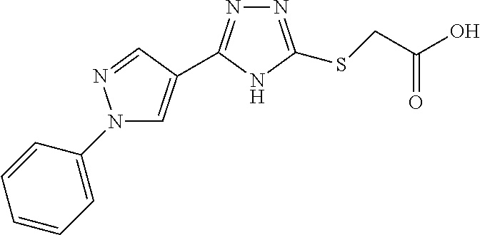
N1=C(SCC(O)=O)NC(C2=CN(C3=CC=CC=C3)N=C2)=N1
